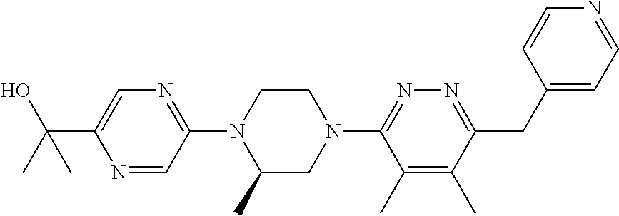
N1=CC(N2C(C)CN(C3=NN=C(CC4=CC=NC=C4)C(C)=C3C)CC2)=NC=C1C(C)(O)C
